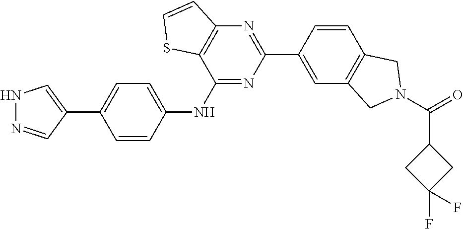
N1N=CC(C2=CC=C(NC3=NC(C4=CC5=C(C=C4)CN(C(=O)C4CC(F)(F)C4)C5)=NC4=C3SC=C4)C=C2)=C1
